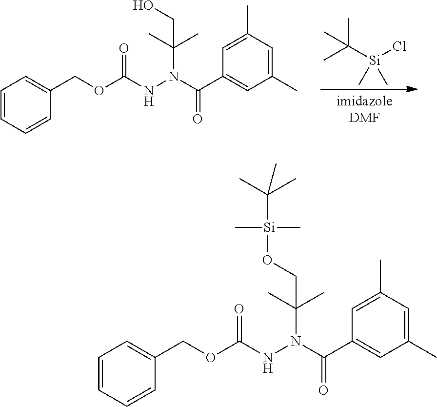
C1=CC=CC(COC(NN(C(C2=CC(C)=CC(C)=C2)=O)C(C)(C)CO)=O)=C1.[Si](Cl)(C(C)(C)C)(C)C.C1=CC=CC(COC(NN(C(C2=CC(C)=CC(C)=C2)=O)C(C)(C)CO[Si](C(C)(C)C)(C)C)=O)=C1
